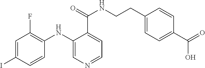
C1=C(I)C=CC(NC2=CN=CC=C2C(NCCC2=CC=C(C(O)=O)C=C2)=O)=C1F
